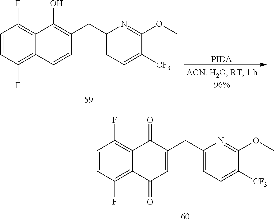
[PIDA].C1(CC2=C(O)C3=C(F)C=CC(F)=C3C=C2)=CC=C([CF3])C(OC)=N1.C1(CC2=CC(=O)C3=C(F)C=CC(F)=C3C2=O)=CC=C([CF3])C(OC)=N1
